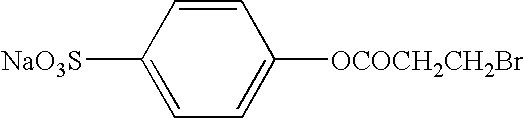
C1=CC([NaO3S])=CC=C1[OCOCH2CH2Br]
